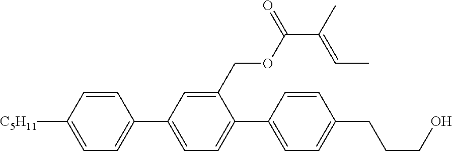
C1=CC([C5H11])=CC=C1C1=CC=C(C2=CC=C(CCCO)C=C2)C(COC(C(=CC)C)=O)=C1
